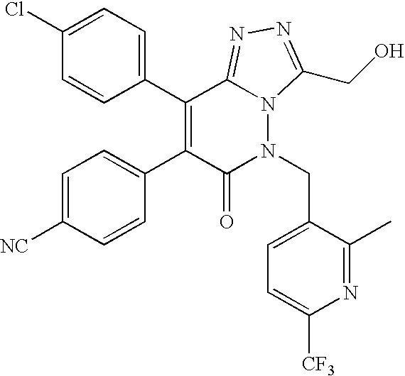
C1=C(Cl)C=CC(C2=C(C3=CC=C([NC])C=C3)C(=O)N(CC3=CC=C([CF3])N=C3C)N3C2=NN=C3CO)=C1
